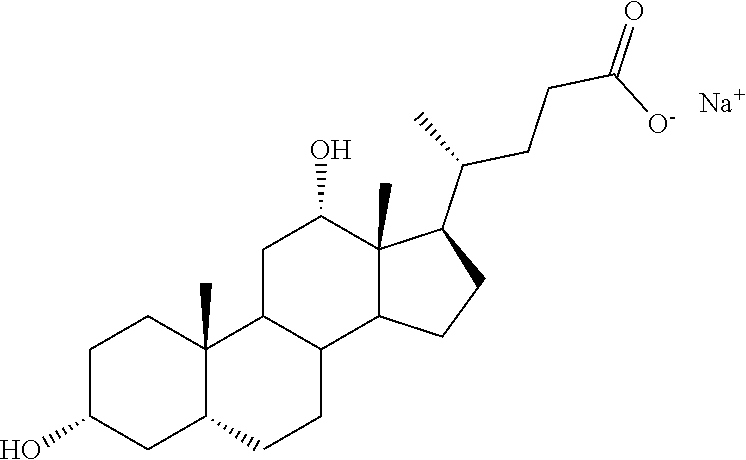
C1C2C(C3C(C)(C1O)C(C(CCC(=O)[O-])C)CC3)CCC1C2(C)CCC(O)C1.[Na]
